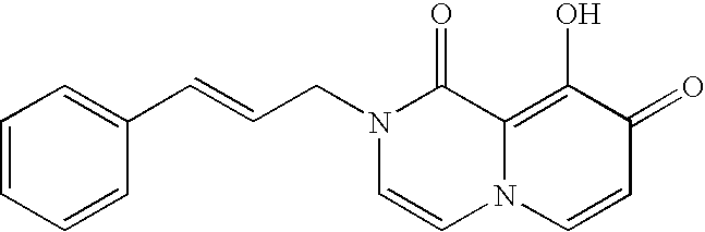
C(CN1C=CN2C(=C(O)C(=O)C=C2)C1=O)=CC1=CC=CC=C1
